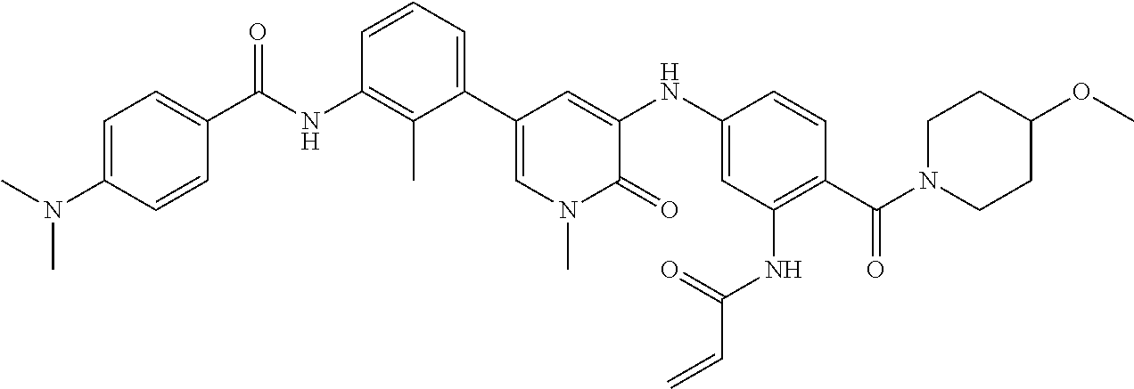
N(C)(C)C1=CC=C(C(NC2=C(C)C(C3=CN(C)C(=O)C(NC4=CC(NC(C=C)=O)=C(C(N5CCC(OC)CC5)=O)C=C4)=C3)=CC=C2)=O)C=C1
